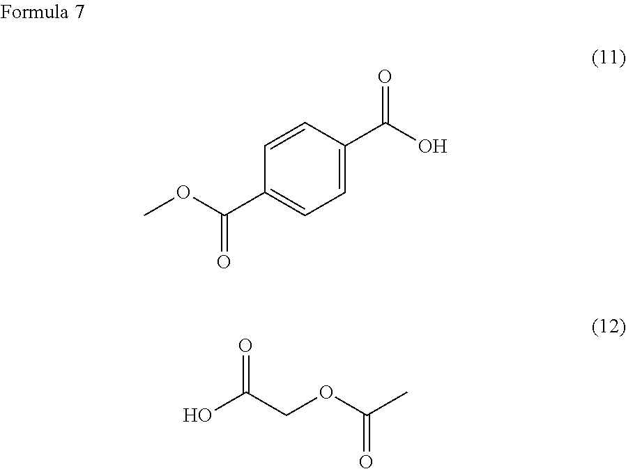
COC(C1=CC=C(C(O)=O)C=C1)=O.OC(COC(C)=O)=O
